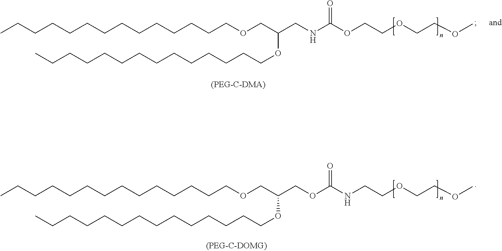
CCCCCCCCCCCCCCOCC(OCCCCCCCCCCCCCC)CNC(OCCOCCOC)=O.CCCCCCCCCCCCCCOCC(OCCCCCCCCCCCCCC)COC(NCCOCCOC)=O
